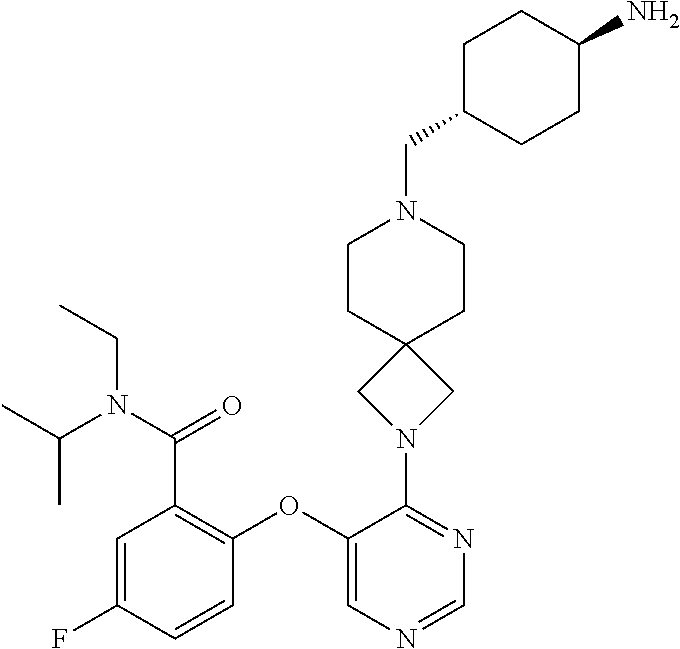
C1(OC2=C(C(=O)N(C(C)C)CC)C=C(F)C=C2)=CN=CN=C1N1CC2(C1)CCN(CC1CCC(N)CC1)CC2
